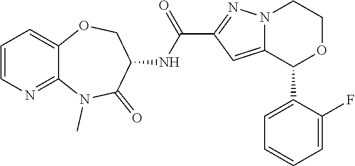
C1=CN=C2C(=C1)OCC(NC(C1=NN3C(=C1)C(C1=CC=CC=C1F)OCC3)=O)C(=O)N2C
